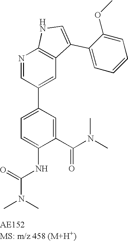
N1=CC(C2=CC=C(NC(N(C)C)=O)C(C(N(C)C)=O)=C2)=CC2=C1NC=C2C1=CC=CC=C1OC
